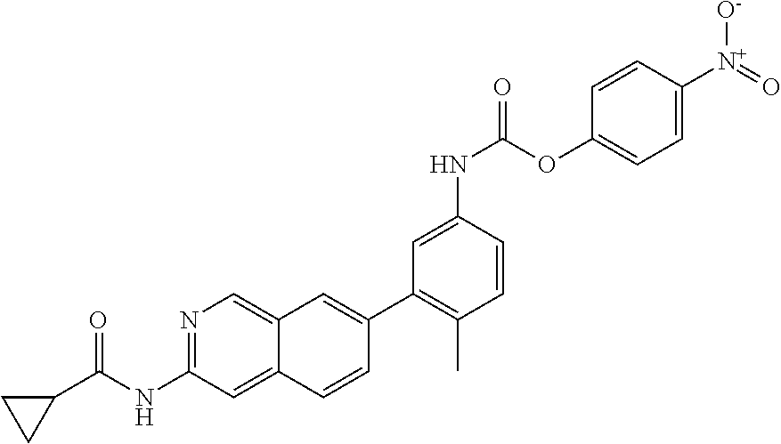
N1=C(NC(C2CC2)=O)C=C2C(=C1)C=C(C1=C(C)C=CC(NC(OC3=CC=C([N+](=O)[O-])C=C3)=O)=C1)C=C2
